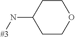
C1CC(N[#3])CCO1
